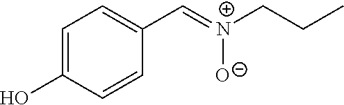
C1=C(O)C=CC(C=[N+](CCC)[O-])=C1
